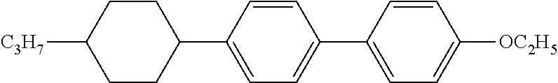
C1=CC(C2CCC([C3H7])CC2)=CC=C1C1=CC=C([OC2H5])C=C1
